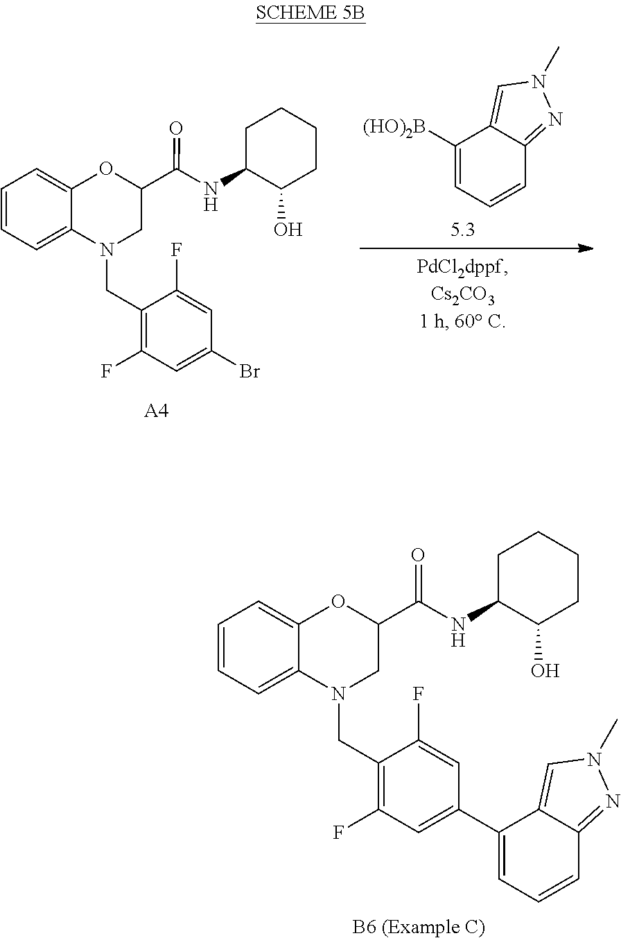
C1=CC=C2C(=C1)OC(C(NC1C(O)CCCC1)=O)CN2CC1=C(F)C=C(Br)C=C1F.C1([(HO)2B])=CC=CC2=NN(C)C=C12.[A4].[B6 (Example C)].C1=CC=C2C(=C1)OC(C(NC1C(O)CCCC1)=O)CN2CC1=C(F)C=C(C2=CC=CC3=NN(C)C=C23)C=C1F
